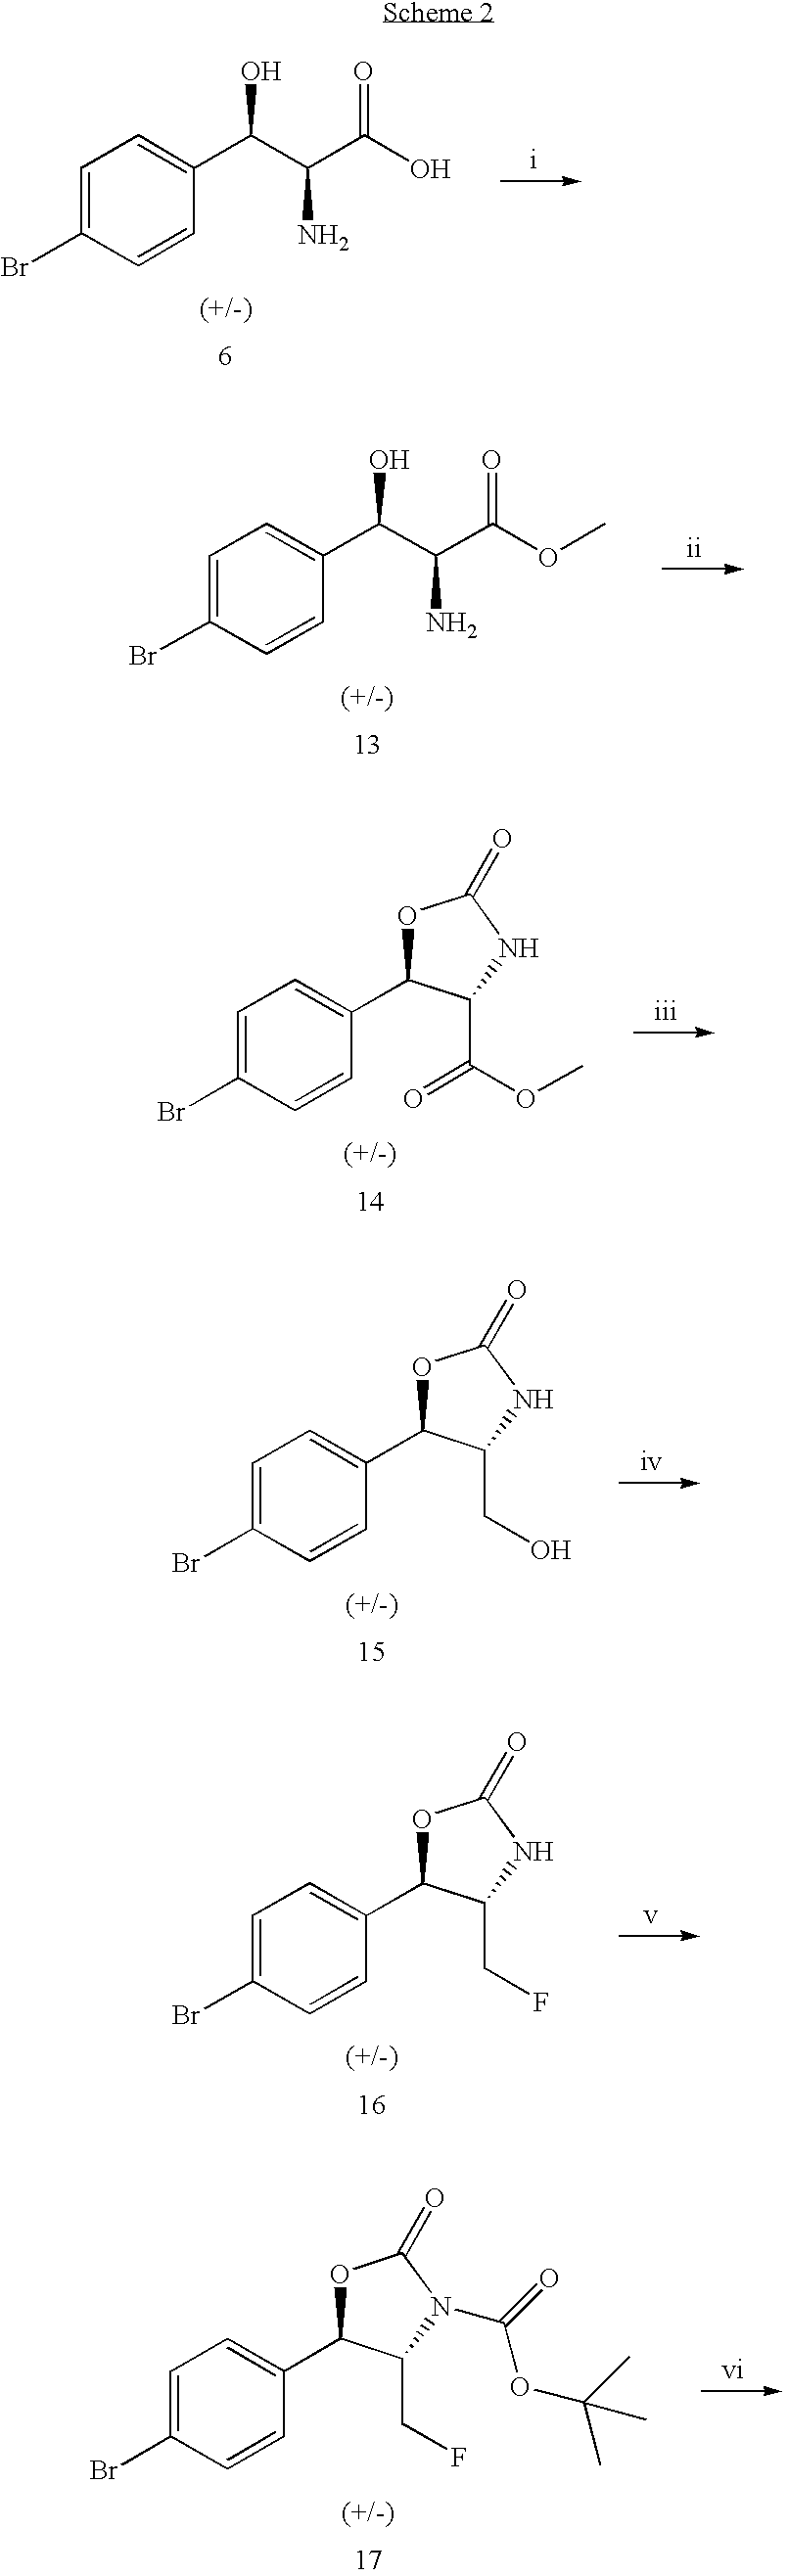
C1=C(Br)C=CC(C(C(C(O)=O)N)O)=C1.C1=C(Br)C=CC(C2OC(=O)NC2C(OC)=O)=C1.C1=C(Br)C=CC(C2OC(=O)NC2CO)=C1.C1=C(Br)C=CC(C2OC(=O)NC2CF)=C1.C1=C(Br)C=CC(C2OC(=O)N(C(=O)OC(C)(C)C)C2CF)=C1.C1=C(Br)C=CC(C(C(C(OC)=O)N)O)=C1
